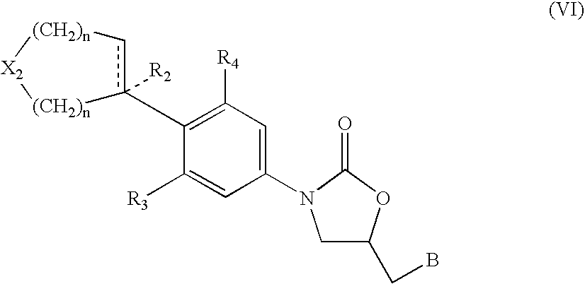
[(CH2)n]1[X2][(CH2)n]c([R2])(C2=C([R4])C=C(N3CC(CB)OC3=O)C=C2[R3])c1
